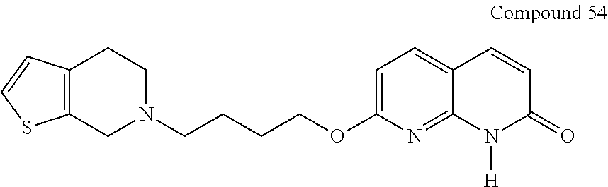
C12=C(CN(CCCCOC3=CC=C4C(=N3)N([H])C(=O)C=C4)CC1)SC=C2
